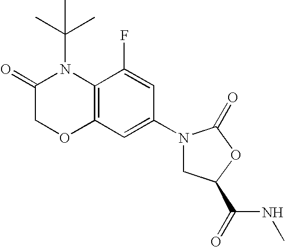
C12=C(C(F)=CC(N3CC(C(NC)=O)OC3=O)=C1)N(C(C)(C)C)C(=O)CO2
